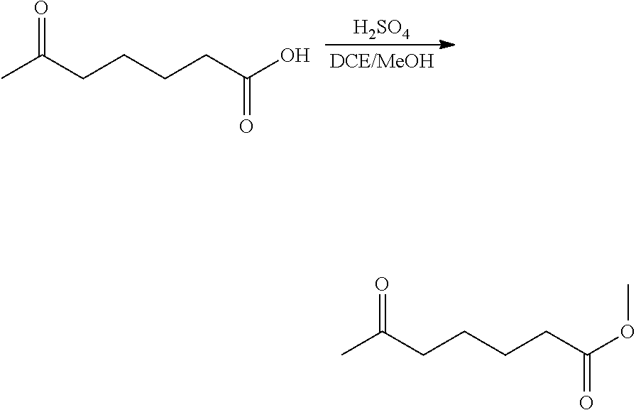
[H2SO4].CC(CCCCC(O)=O)=O.CC(CCCCC(OC)=O)=O
